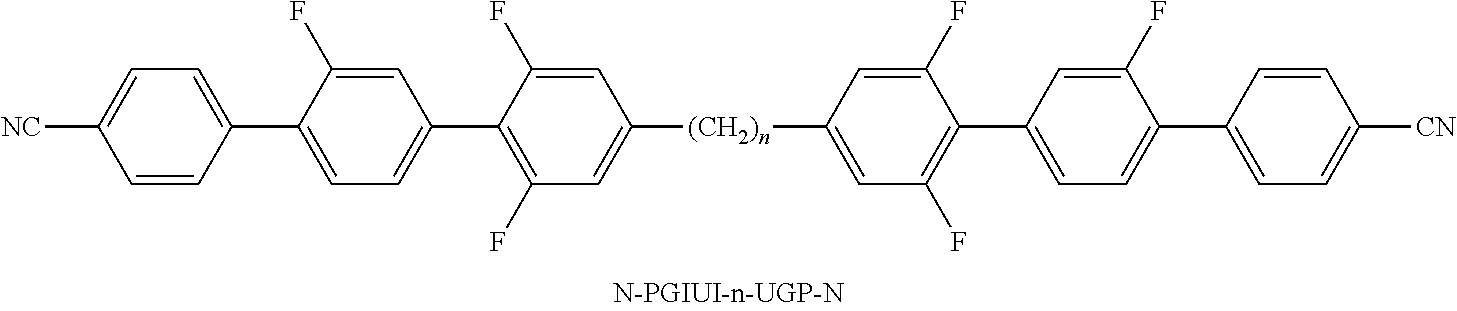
[(CH2)n](C1=CC(F)=C(C2=CC=C(C3=CC=C([CN])C=C3)C(F)=C2)C(F)=C1)C1=CC(F)=C(C2=CC=C(C3=CC=C([CN])C=C3)C(F)=C2)C(F)=C1
